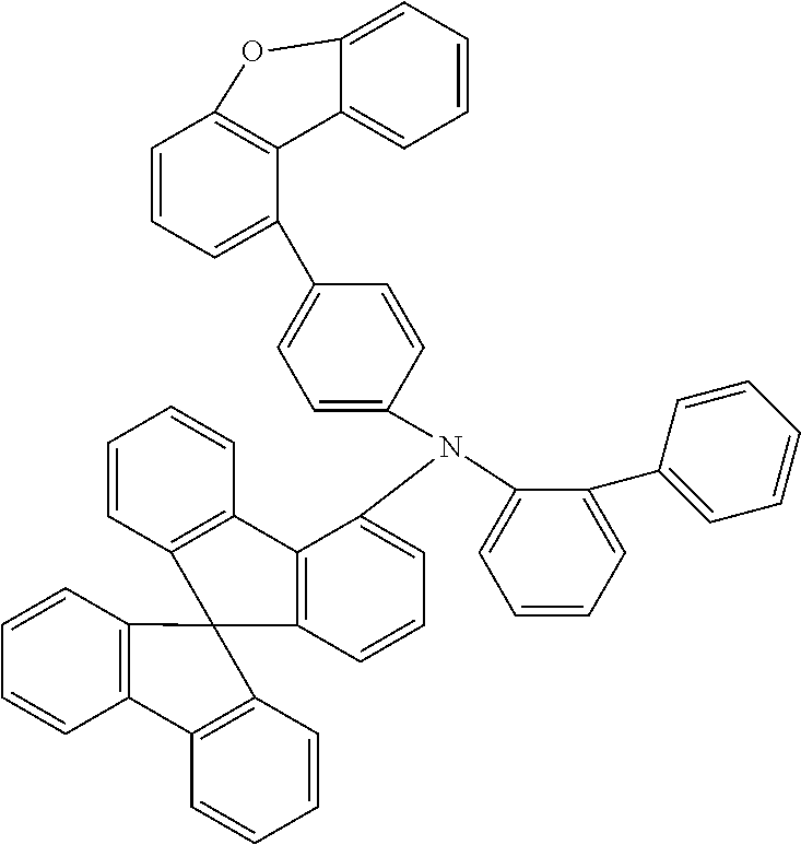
C1=CC=C(N(C2=CC=CC3=C2C2=C(C=CC=C2)C32C3=C(C=CC=C3)C3=C2C=CC=C3)C2=CC=C(C3=CC=CC4=C3C3=CC=CC=C3O4)C=C2)C(C2=CC=CC=C2)=C1
